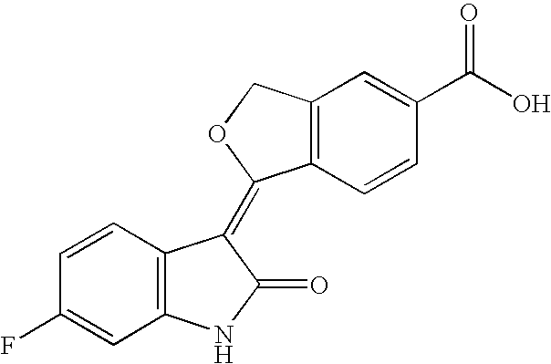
C1=CC(F)=CC2=C1C(=C1C3=C(C=C(C(O)=O)C=C3)CO1)C(=O)N2
